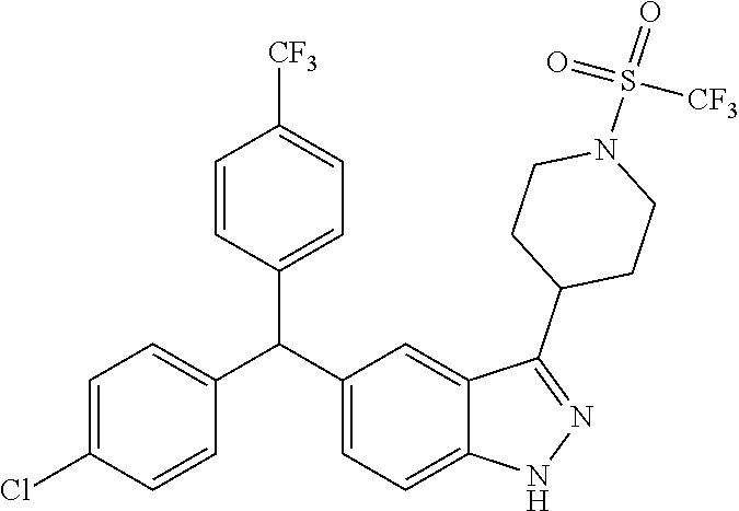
C1=C(Cl)C=CC(C(C2=CC=C3C(=C2)C(C2CCN(S(=O)(=O)[CF3])CC2)=NN3)C2=CC=C([CF3])C=C2)=C1
